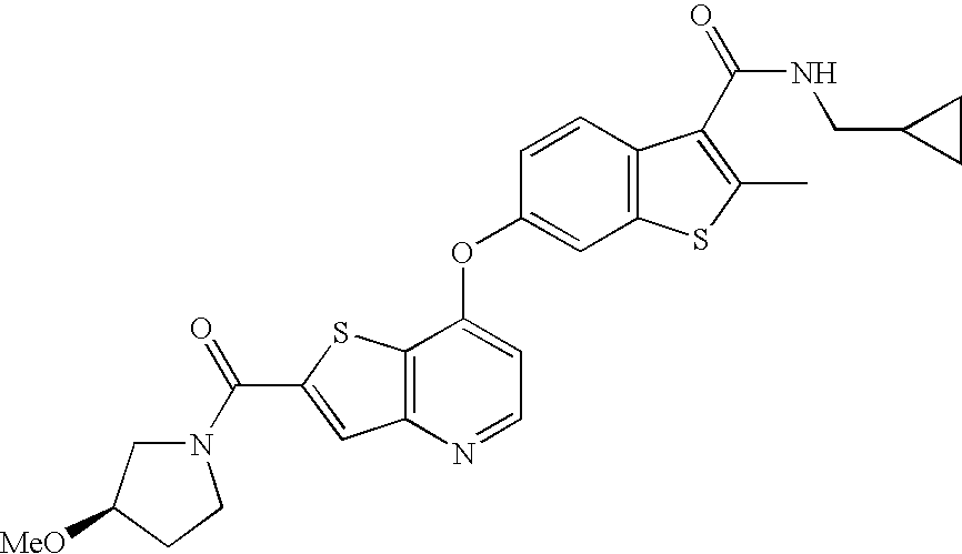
C12=C(N=CC=C1OC1=CC3=C(C=C1)C(C(NCC1CC1)=O)=C(C)S3)C=C(C(=O)N1CC([MeO])CC1)S2
